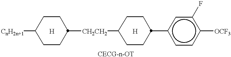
[CnH2n+1]C1CCC([CH2CH2]C2CCC(c3ccc([OCF3])c(F)c3)CC2)CC1.[H].[H]
